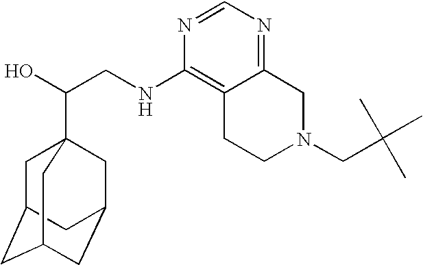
C(CNC1=C2C(=NC=N1)CN(CC(C)(C)C)CC2)(O)C12CC3CC(CC(C1)C3)C2
